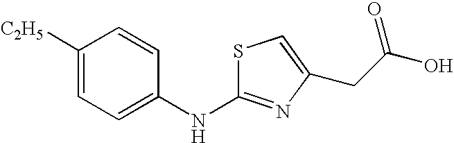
C1([C2H5])=CC=C(NC2=NC(CC(=O)O)=CS2)C=C1
